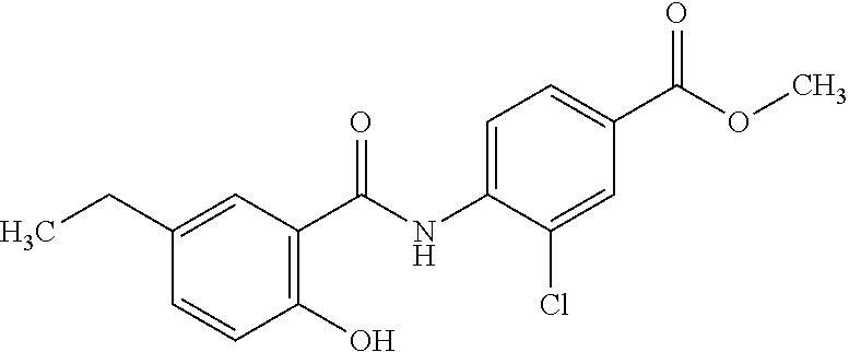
C1(CC)=CC(C(NC2=CC=C(C(OC)=O)C=C2Cl)=O)=C(O)C=C1
